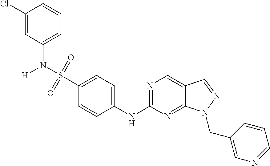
N1=C(NC2=CC=C(S(N([H])C3=CC=CC(Cl)=C3)(=O)=O)C=C2)N=C2C(=C1)C=NN2CC1=CN=CC=C1
